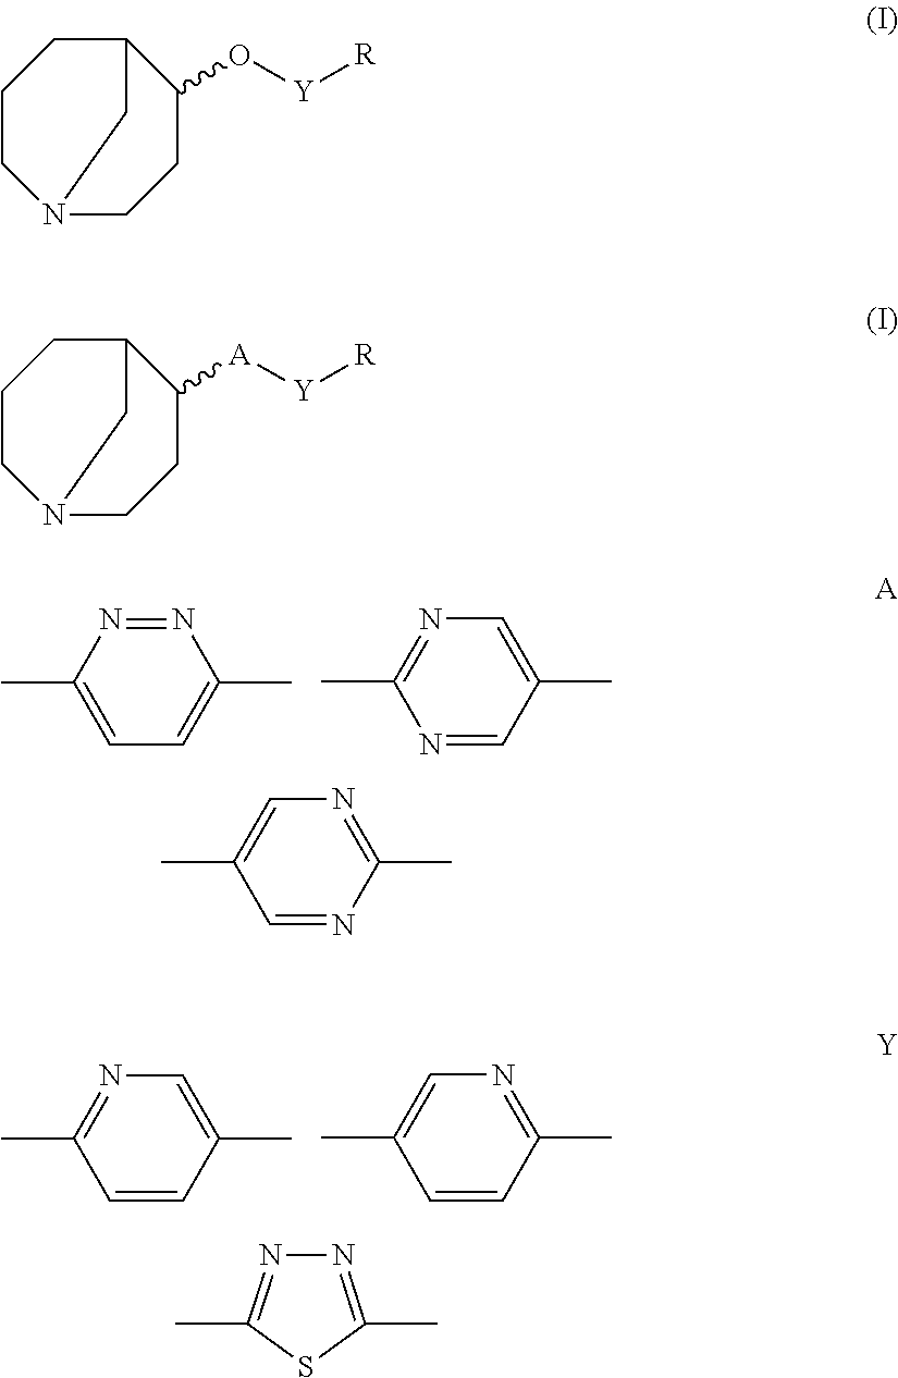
N1=NC(C)=CC=C1C.N1=CC(C)=CN=C1C.C1=NC(C)=NC=C1C.C1=C(C)C=CC(C)=N1.C1=CC(C)=NC=C1C.N1=C(C)SC(C)=N1.C1CN2CCC(O[Y][R])C(C1)C2.C1CN2CCC([A][Y][R])C(C1)C2
